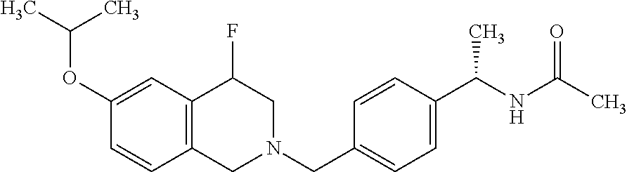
C1(OC(C)C)=CC2=C(C=C1)CN(CC1=CC=C(C(NC(C)=O)C)C=C1)CC2F
